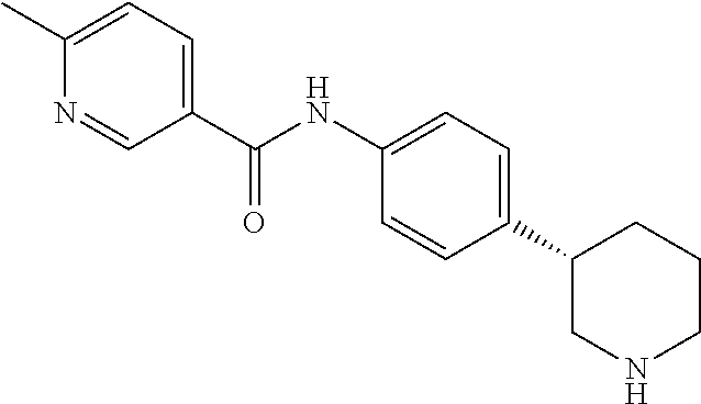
C1(C2=CC=C(NC(C3=CC=C(C)N=C3)=O)C=C2)CNCCC1
